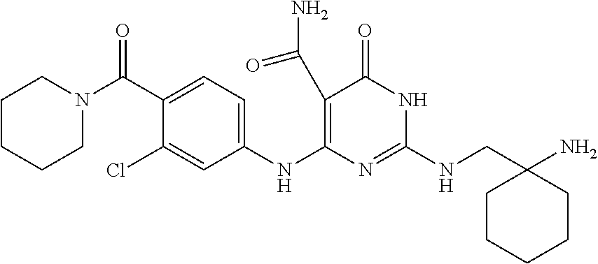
C1(C(N2CCCCC2)=O)=CC=C(NC2=C(C(=O)N)C(=O)NC(NCC3(N)CCCCC3)=N2)C=C1Cl
